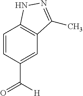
C1(C(=O)[H])=CC2=C(C=C1)NN=C2C
